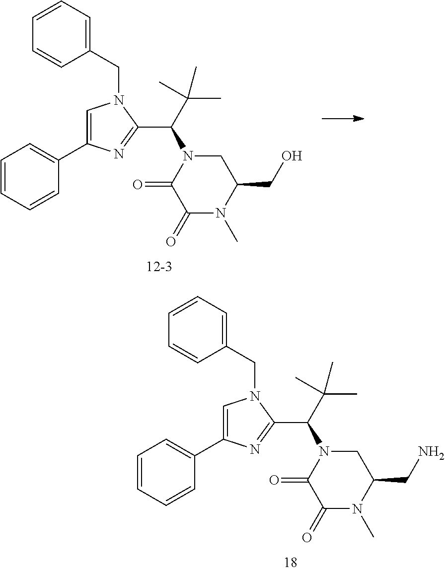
C1=CC=CC(C2=CN(CC3=CC=CC=C3)C(C(N3CC(CN)N(C)C(=O)C3=O)C(C)(C)C)=N2)=C1.C1=CC=CC(C2=CN(CC3=CC=CC=C3)C(C(N3CC(CO)N(C)C(=O)C3=O)C(C)(C)C)=N2)=C1
